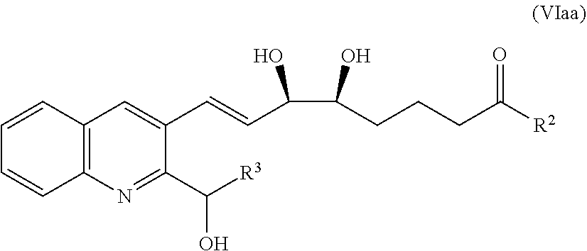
OC(CCCC([R2])=O)C(C=CC1=CC2=C(N=C1C([R3])O)C=CC=C2)O
